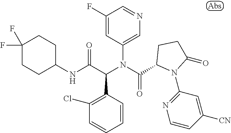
C1=CC(C(C(NC2CCC(F)(F)CC2)=O)N(C(=O)C2N(C3=NC=CC([CN])=C3)C(=O)CC2)C2=CN=CC(F)=C2)=C(Cl)C=C1
